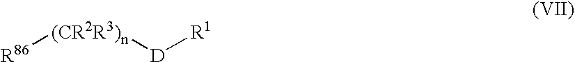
[R86][(CR2R3)n][D][R1]
